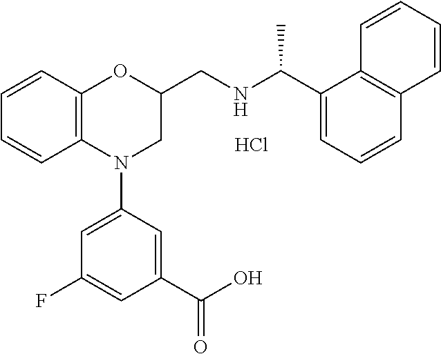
C1=CC2=C(C=C1)N(C1=CC(F)=CC(C(O)=O)=C1)CC(CNC(C1=CC=CC3=C1C=CC=C3)C)O2.Cl
